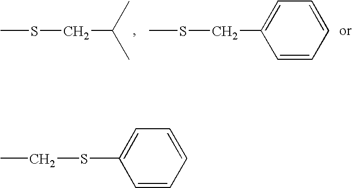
CSCC(C)C.CSCC1=CC=CC=C1.CCSC1=CC=CC=C1
